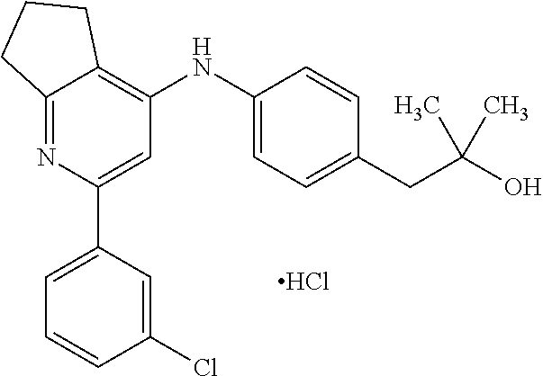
C12=NC(C3=CC=CC(Cl)=C3)=CC(NC3=CC=C(CC(O)(C)C)C=C3)=C1CCC2.Cl
